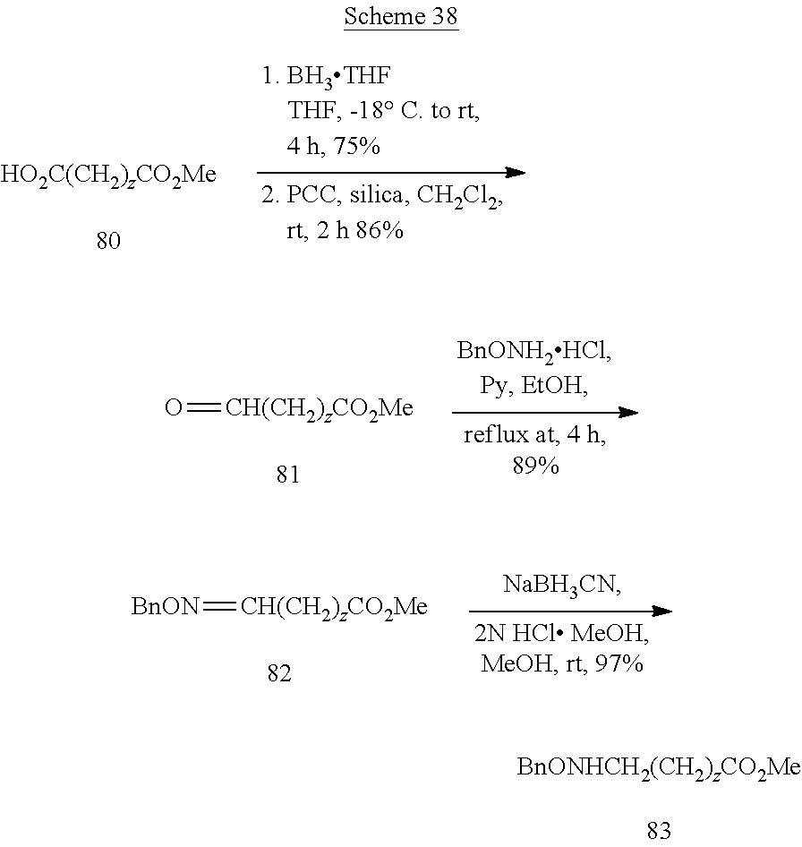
O=[CH(CH2)zCO2Me].[BnON]=[CH(CH2)zCO2Me]
